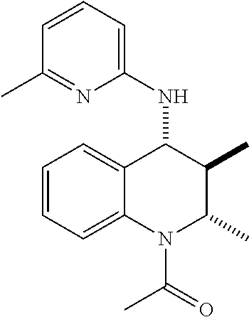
C1=CC=C2C(=C1)C(NC1=CC=CC(C)=N1)C(C)C(C)N2C(C)=O
